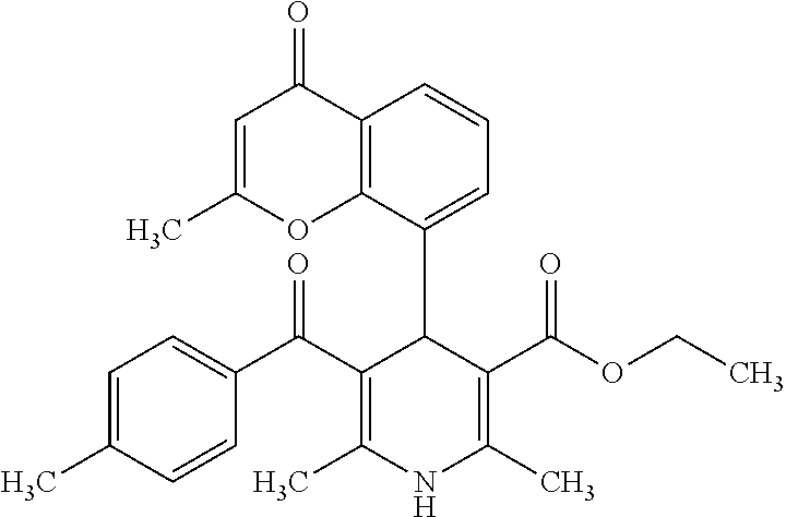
C12=C(C(C3C(C(C4=CC=C(C)C=C4)=O)=C(C)NC(C)=C3C(OCC)=O)=CC=C1)OC(C)=CC2=O
